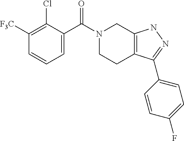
C1=C(C(N2CCC3=C(C2)NN=C3C2=CC=C(F)C=C2)=O)C(Cl)=C([F3C])C=C1
